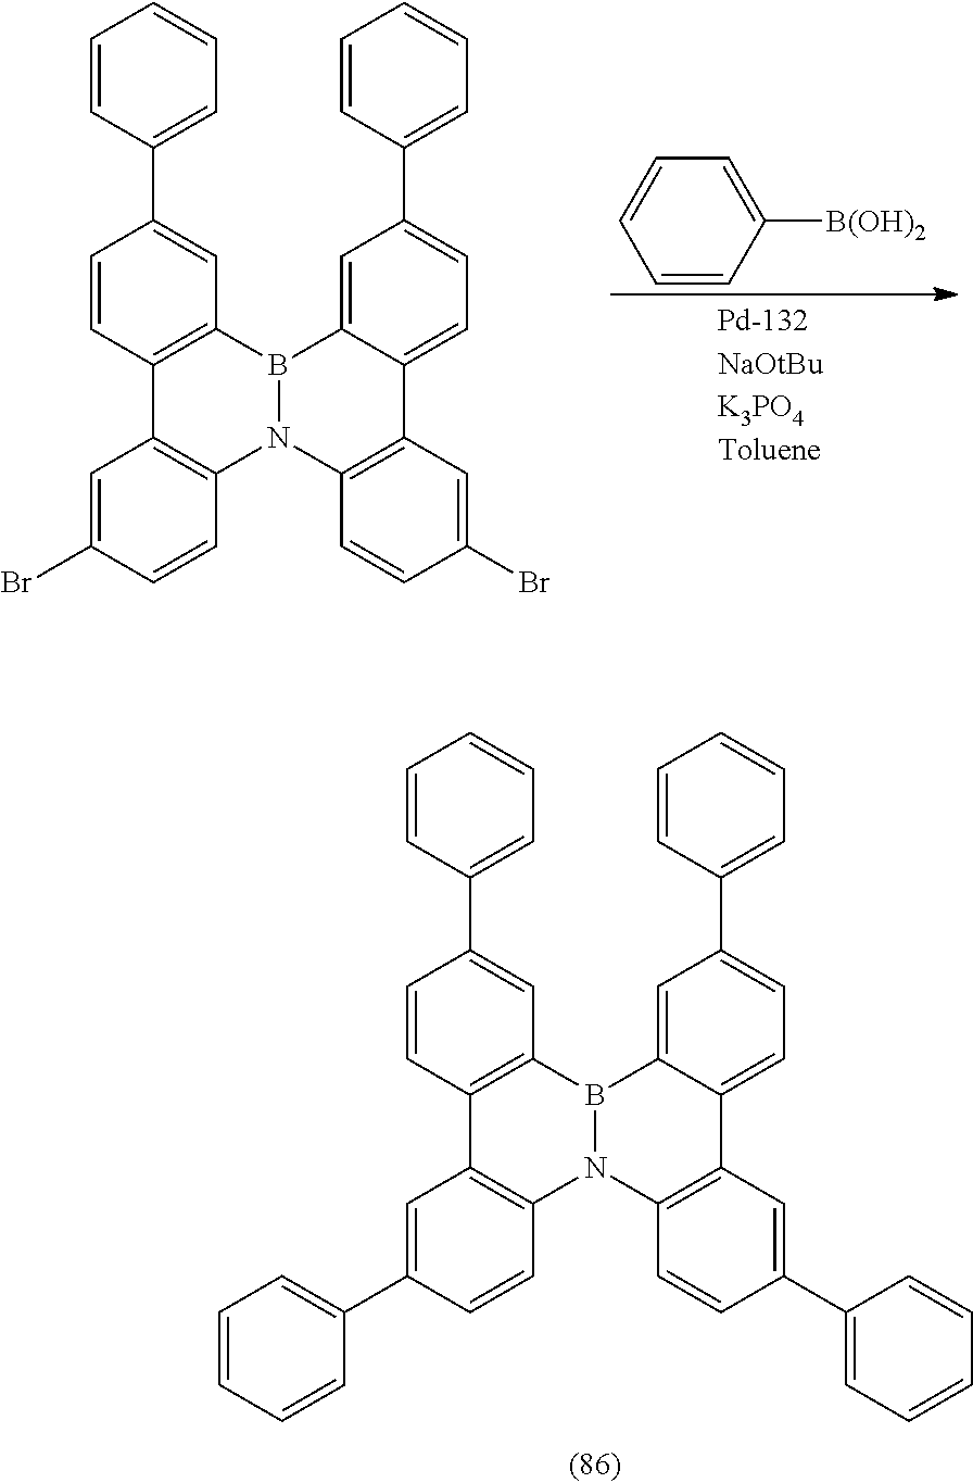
C1=CC([B(OH)2])=CC=C1.C1=CC(C2=CC3=C(C=C2)C2=C(C=CC(Br)=C2)N2C4=C(C5=CC=C(C6=CC=CC=C6)C=C5B32)C=C(Br)C=C4)=CC=C1.C1=CC(C2=CC3=C(C=C2)C2=C(C=CC(C4=CC=CC=C4)=C2)N2C4=C(C5=CC=C(C6=CC=CC=C6)C=C5B32)C=C(C2=CC=CC=C2)C=C4)=CC=C1
